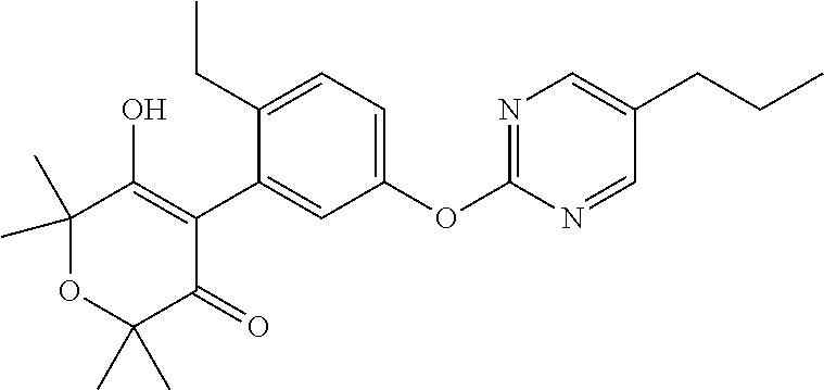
C1(C2=CC(OC3=NC=C(CCC)C=N3)=CC=C2CC)=C(O)C(C)(C)OC(C)(C)C1=O
